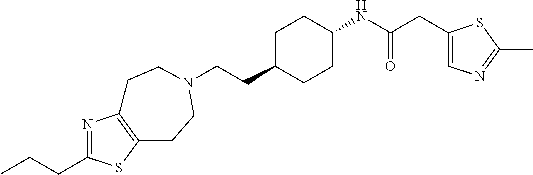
C(CC1CCC(NC(CC2=CN=C(C)S2)=O)CC1)N1CCC2=C(N=C(CCC)S2)CC1
